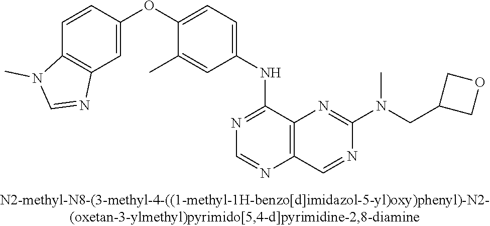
C1=CC(OC2=CC=C(NC3=NC=NC4=C3N=C(N(CC3COC3)C)N=C4)C=C2C)=CC2=C1N(C)C=N2
